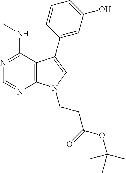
N1=C(NC)C2=C(N=C1)N(CCC(=O)OC(C)(C)C)C=C2C1=CC(O)=CC=C1
